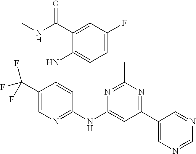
C1(C(F)(F)F)=CN=C(NC2=CC(C3=CN=CN=C3)=NC(C)=N2)C=C1NC1=CC=C(F)C=C1C(NC)=O
